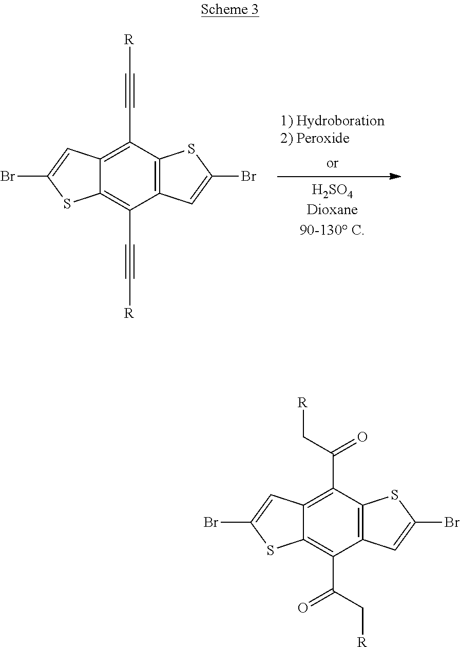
C1(C#C[R])=C2C(=C(C#C[R])C3=C1SC(Br)=C3)SC(Br)=C2.C1(C(C[R])=O)=C2C(=C(C(=O)C[R])C3=C1SC(Br)=C3)SC(Br)=C2
